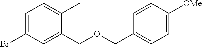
C1=C(Br)C=C(COCC2=CC=C([OMe])C=C2)C(C)=C1
